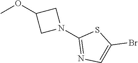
COC1CN(C2=NC=C(Br)S2)C1
